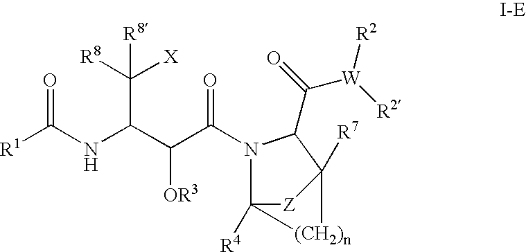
[R1]C(NC(C(C(=O)N1C(C(=O)[W]([R2])[R2])C2([R7])[(CH2)n]C1([R4])[Z]2)[OR3])C([R8])([X])[R8])=O
